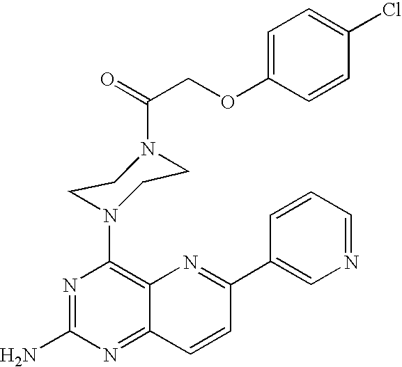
N1=C(N)N=C2C(=C1N1CCN(C(COC3=CC=C(Cl)C=C3)=O)CC1)N=C(C1=CN=CC=C1)C=C2
